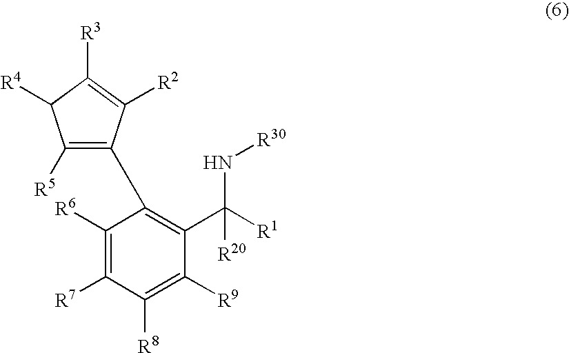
C1([R6])=C([R7])C([R8])=C([R9])C(C([R1])(N[R30])[R20])=C1C1=C([R5])C([R4])C([R3])=C1[R2]
